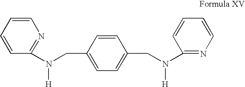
C1=CC(N([H])CC2=CC=C(CN([H])C3=NC=CC=C3)C=C2)=NC=C1
